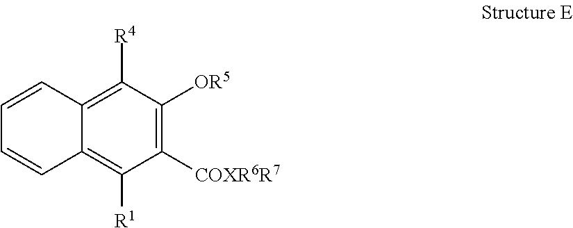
C1([R4])=C2C(=C([R1])C([COXR6R7])=C1[OR5])C=CC=C2
